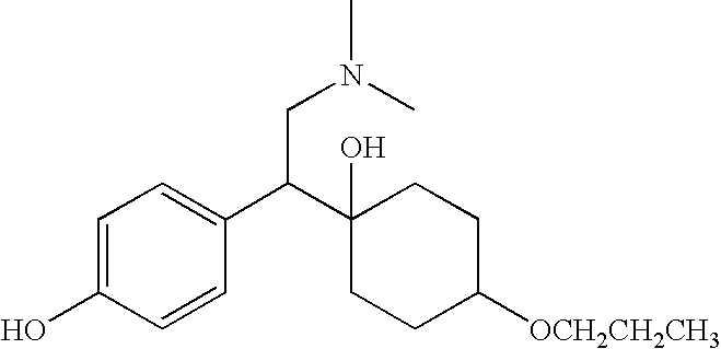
C1=C(O)C=CC(C(C2(O)CCC([OCH2CH2CH3])CC2)CN(C)C)=C1
